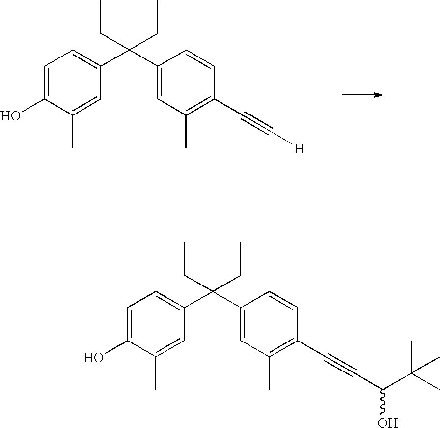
C1=C(O)C(C)=CC(C(C2=CC(C)=C(C#C[H])C=C2)(CC)CC)=C1.C1=C(O)C(C)=CC(C(C2=CC(C)=C(C#CC(C(C)(C)C)O)C=C2)(CC)CC)=C1
